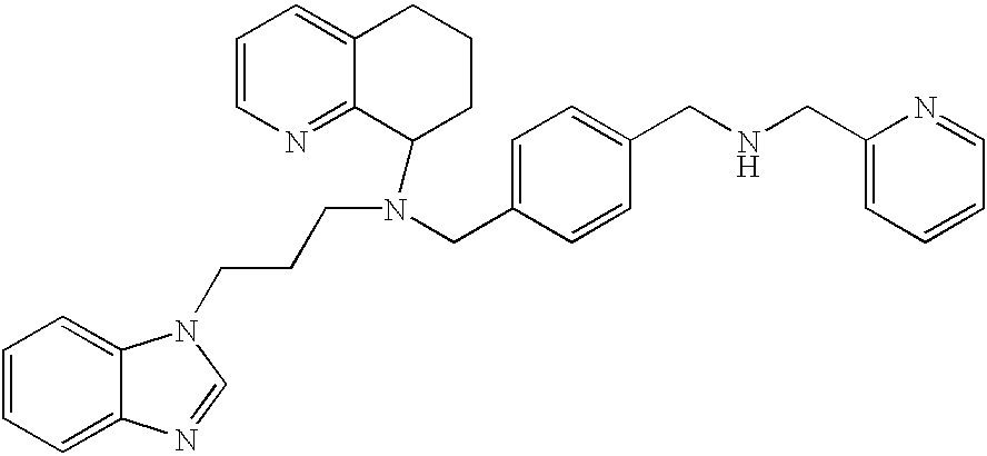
C1=CN=C2C(=C1)CCCC2N(CC1=CC=C(CNCC2=CC=CC=N2)C=C1)CCCN1C2=CC=CC=C2N=C1
